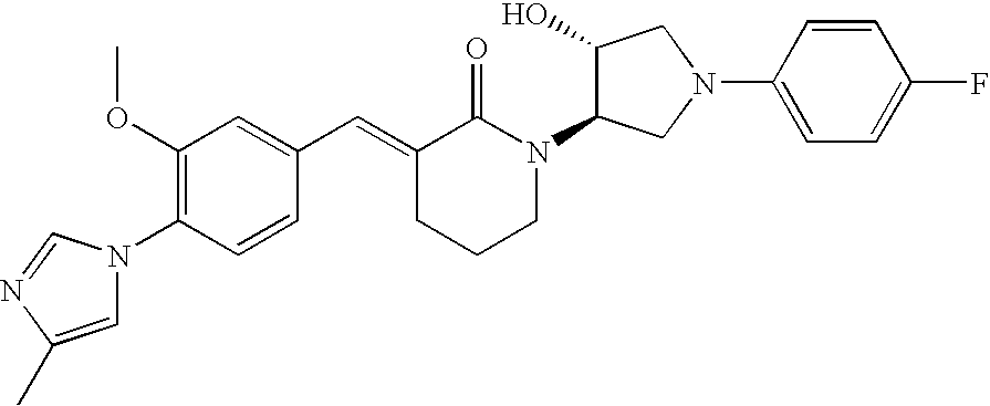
C1=CC(N2C=C(C)N=C2)=C(OC)C=C1C=C1CCCN(C2C(O)CN(C3=CC=C(F)C=C3)C2)C1=O
